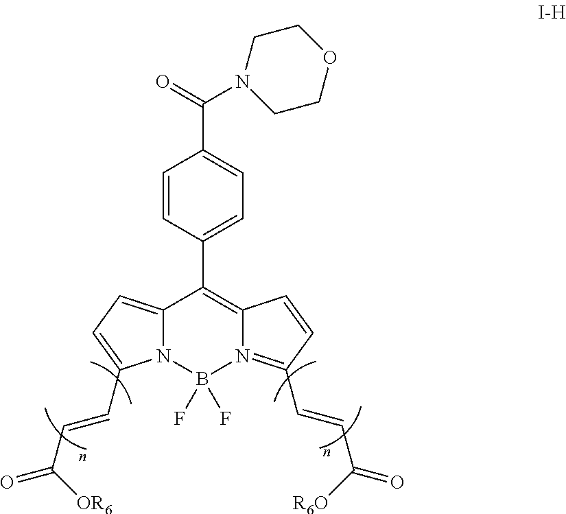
C1=CC(C2=C3N(=C(C=CC(=O)[R6O])C=C3)B(F)(F)N3C2=CC=C3C=CC(=O)[OR6])=CC=C1C(N1CCOCC1)=O
